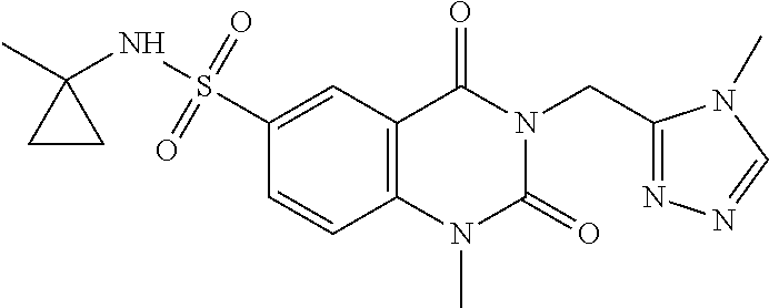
C1=CC2=C(C=C1S(=O)(=O)NC1(C)CC1)C(=O)N(CC1=NN=CN1C)C(=O)N2C
